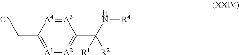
[A3]1=[A4]C(C[CN])=[A1][A2]=C1C(N[R4])([R2])[R1]
